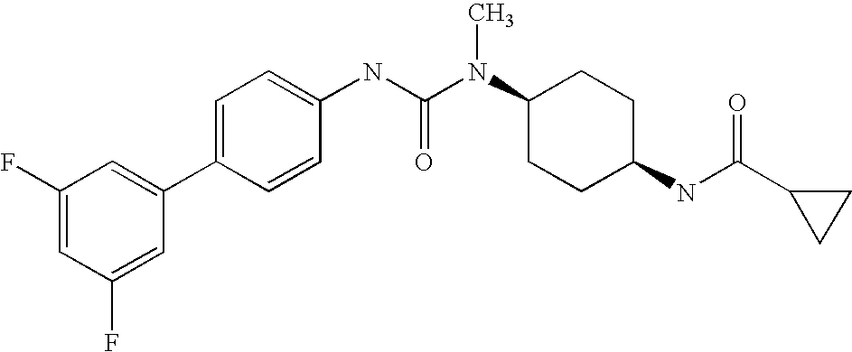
C1(F)=CC(F)=CC(C2=CC=C(NC(N(C3CCC(NC(C4CC4)=O)CC3)C)=O)C=C2)=C1
